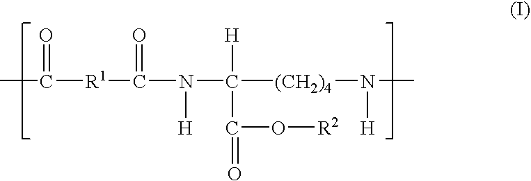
CC(=O)[R1]C(N([H])C([H])(C(=O)O[R2])[(CH2)4]N([H])C)=O
